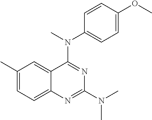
C1(C)=CC=C2C(=C1)C(N(C)C1=CC=C(OC)C=C1)=NC(N(C)C)=N2
